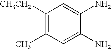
C1([CH3CH2])=C(C)C=C(N)C(N)=C1
